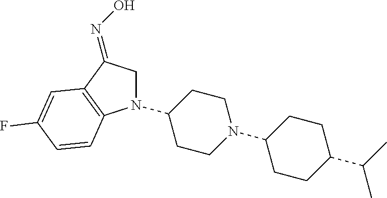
C1(N2CC(=NO)C3=C2C=CC(F)=C3)CCN(C2CCC(C(C)C)CC2)CC1
